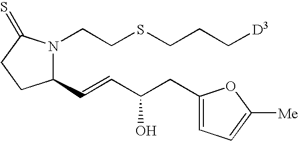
C1(C=CC(CC2=CC=C([Me])O2)O)N(CCSCCC[D3])C(=S)CC1
